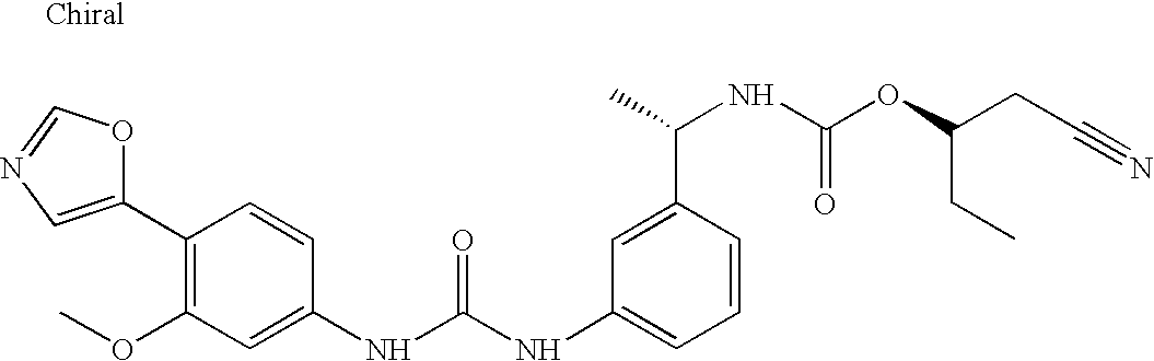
C1(C2=C(OC)C=C(NC(NC3=CC=CC(C(NC(OC(CC#N)CC)=O)C)=C3)=O)C=C2)=CN=CO1
